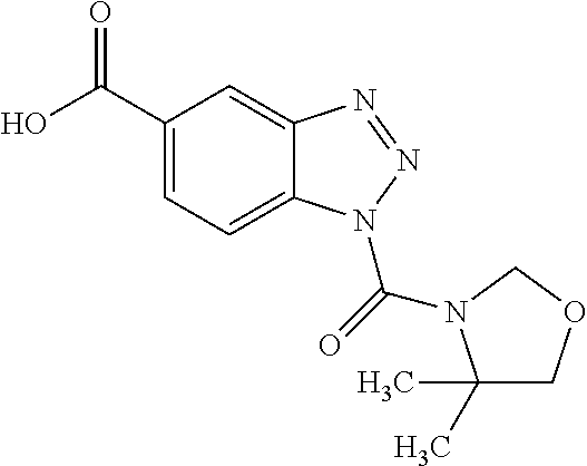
C1(C(O)=O)=CC=C2C(=C1)N=NN2C(=O)N1C(C)(C)COC1
